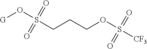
[G]OS(CCCOS([CF3])(=O)=O)(=O)=O
